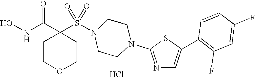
C1(S(N2CCN(C3=NC=C(C4=C(F)C=C(F)C=C4)S3)CC2)(=O)=O)(C(NO)=O)CCOCC1.Cl
